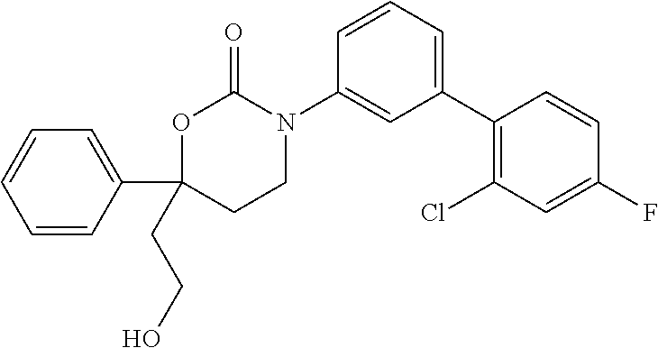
C1=CC(C2(CCO)CCN(C3=CC(C4=C(Cl)C=C(F)C=C4)=CC=C3)C(=O)O2)=CC=C1
